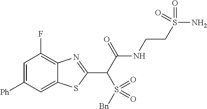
C1([Ph])=CC(F)=C2C(=C1)SC(C(C(NCCS(N)(=O)=O)=O)S(=O)([Bn])=O)=N2
